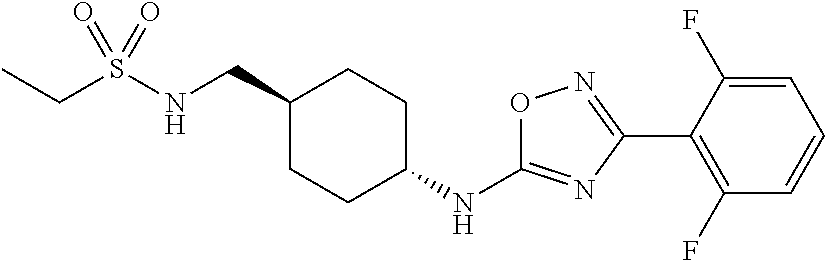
CCS(NCC1CCC(NC2=NC(C3=C(F)C=CC=C3F)=NO2)CC1)(=O)=O
